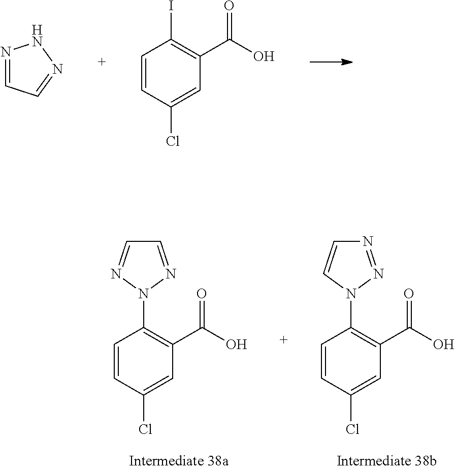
N1=CC=NN1.C1=CC(Cl)=CC(C(O)=O)=C1I.C1=NN(C2=C(C(O)=O)C=C(Cl)C=C2)N=C1.N1=NN(C2=C(C(O)=O)C=C(Cl)C=C2)C=C1
